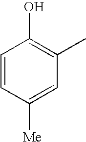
C1=CC([Me])=CC(C)=C1O
